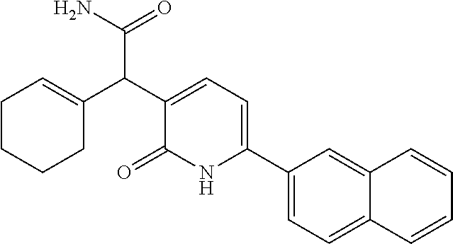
C12=CC(C3=CC=C(C(C4=CCCCC4)C(=O)N)C(=O)N3)=CC=C1C=CC=C2
